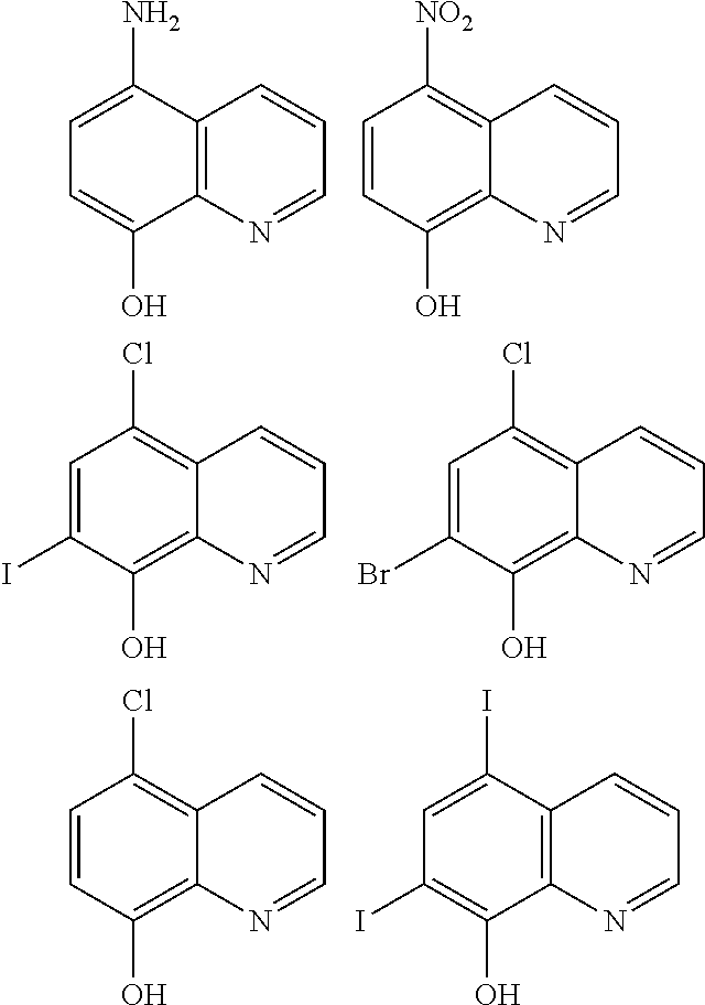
C12=C(C(O)=CC=C1N)N=CC=C2.C12=C([NO2])C=CC(O)=C1N=CC=C2.C12=C(Cl)C=C(I)C(O)=C1N=CC=C2.C12=C(Cl)C=C(Br)C(O)=C1N=CC=C2.C12=C(Cl)C=CC(O)=C1N=CC=C2.C12=C(C(O)=C(I)C=C1I)N=CC=C2
